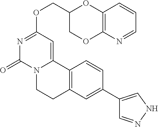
C(OC1=NC(=O)N2C(=C1)C1=C(CC2)C=C(C2=CNN=C2)C=C1)C1COC2=C(O1)C=CC=N2
